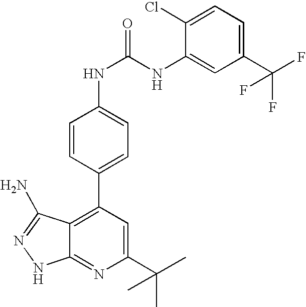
C1(C(C)(C)C)=CC(C2=CC=C(NC(=O)NC3=CC(C(F)(F)F)=CC=C3Cl)C=C2)=C2C(=N1)NN=C2N
